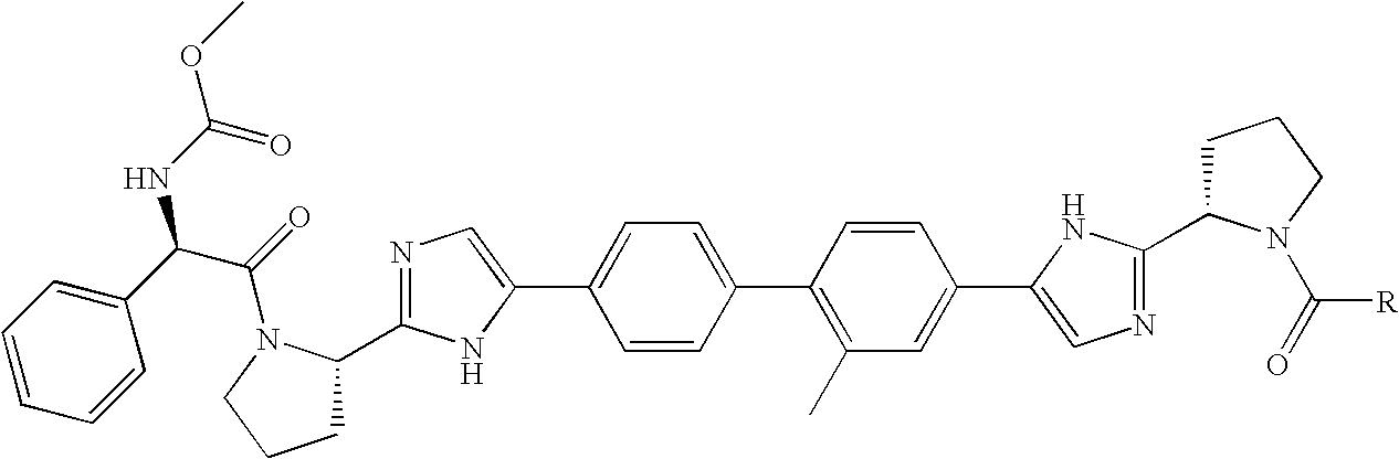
C1=CC(C2=C(C)C=C(C3=CN=C(C4CCCN4C([R])=O)N3)C=C2)=CC=C1C1=CN=C(C2CCCN2C(=O)C(C2=CC=CC=C2)NC(OC)=O)N1
